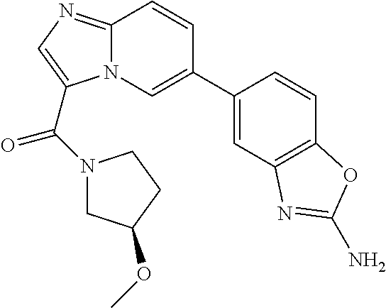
C1(C2=CN3C(=NC=C3C(=O)N3CC(OC)CC3)C=C2)=CC2=C(C=C1)OC(N)=N2
